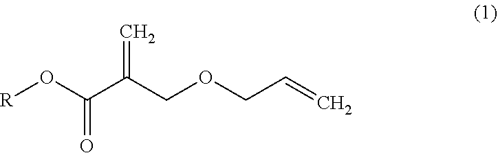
[R]OC(C(COCC=C)=C)=O
